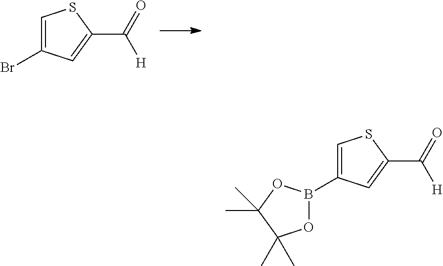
C1=C(Br)C=C(C(=O)[H])S1.C1=C(B2OC(C)(C)C(C)(C)O2)C=C(C(=O)[H])S1
